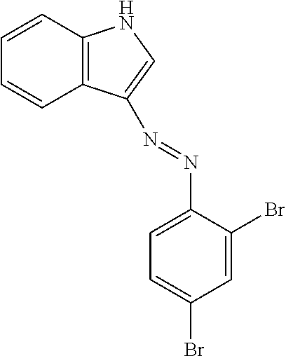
C1=CC2=C(C=C1)C(N=NC1=CC=C(Br)C=C1Br)=CN2
